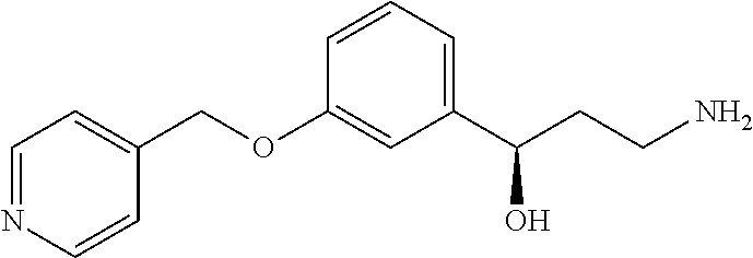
C1=NC=CC(COC2=CC(C(CCN)O)=CC=C2)=C1
